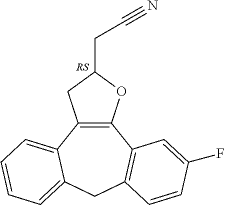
C12=C(C3=CC=CC=C3CC3=C1C=C(F)C=C3)CC(CC#N)O2
